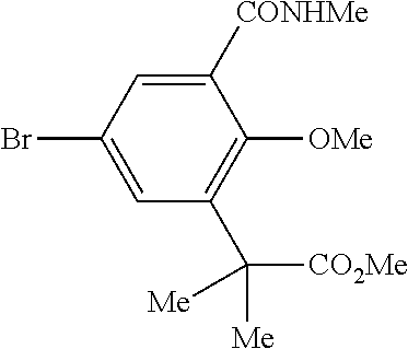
BrC1=CC(C([CO2Me])([Me])[Me])=C([OMe])C([CONHMe])=C1
